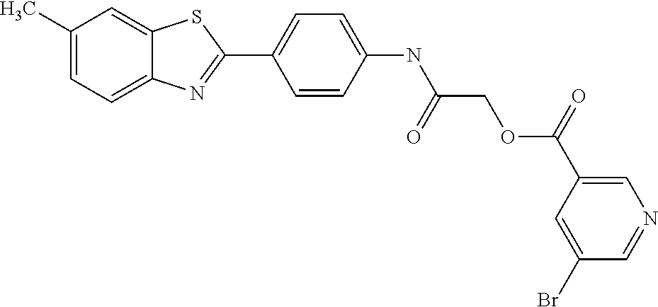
C1(C)=CC=C2C(=C1)SC(C1=CC=C(NC(COC(=O)C3=CN=CC(Br)=C3)=O)C=C1)=N2
